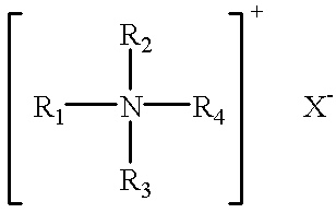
N([R4])([R2])([R3])[R1].[X-]
